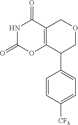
N1C(=O)OC2=C(C1=O)COCC2C1=CC=C([CF3])C=C1
